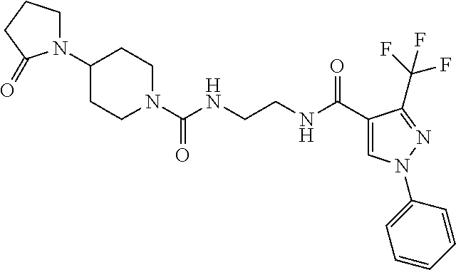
N1(C(NCCNC(C2=CN(C3=CC=CC=C3)N=C2C(F)(F)F)=O)=O)CCC(N2CCCC2=O)CC1
